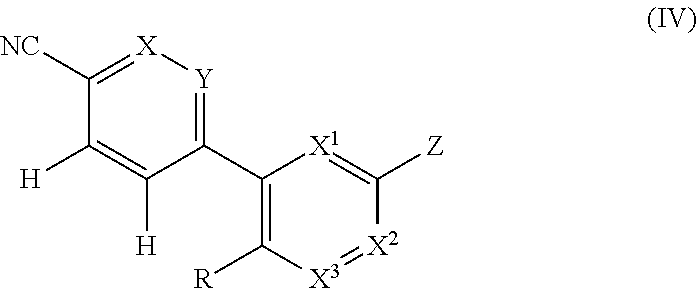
C1(C2=C([R])[X3]=[X2]C([Z])=[X1]2)=[Y][X]=C([NC])C([H])=C1[H]
